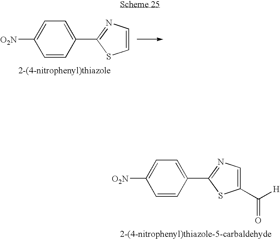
C1=CC(C2=NC=CS2)=CC=C1[O2N].[2-(4-nitrophenyl)thiazole].C1=CC(C2=NC=C(C([H])=O)S2)=CC=C1[O2N].[2-(4-nitrophenyl)thiazole-5-carbaldehyde]
